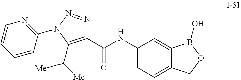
C1(C(NC2=CC=C3C(=C2)B(O)OC3)=O)=C(C([Me])[Me])N(C2=NC=CC=C2)N=N1
